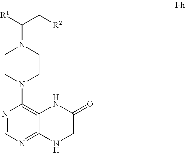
C(C[R2])(N1CCN(C2=C3NC(=O)CNC3=NC=N2)CC1)[R1]
